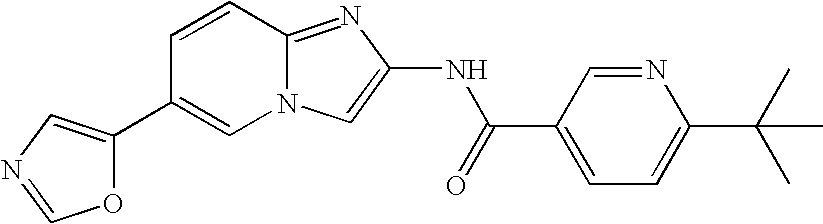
C1=CC2=NC(NC(=O)C3=CC=C(C(C)(C)C)N=C3)=CN2C=C1C1=CN=CO1
